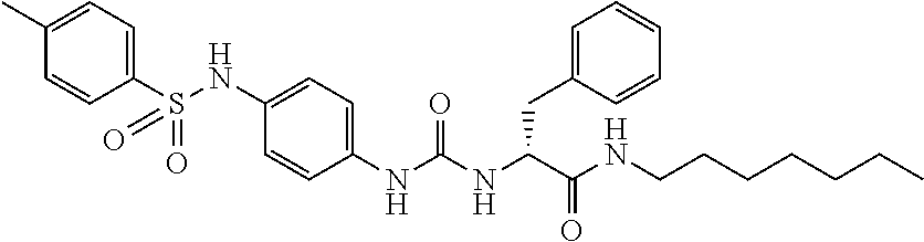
C1(C)=CC=C(S(NC2=CC=C(NC(NC(C(NCCCCCCC)=O)CC3=CC=CC=C3)=O)C=C2)(=O)=O)C=C1
